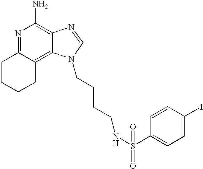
N1=C2C(=C3C(=C1N)N=CN3CCCCNS(C1=CC=C(I)C=C1)(=O)=O)CCCC2
